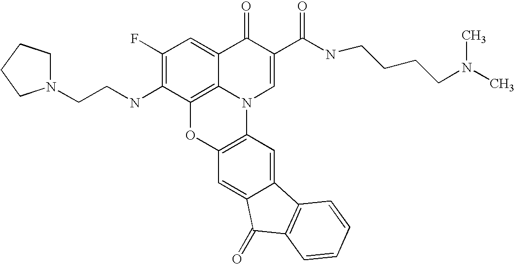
C1(F)=C(NCCN2CCCC2)C2=C3C(=C1)C(=O)C(C(NCCCCN(C)C)=O)=CN3C1=C(O2)C=C2C(=C1)C1=C(C2=O)C=CC=C1
